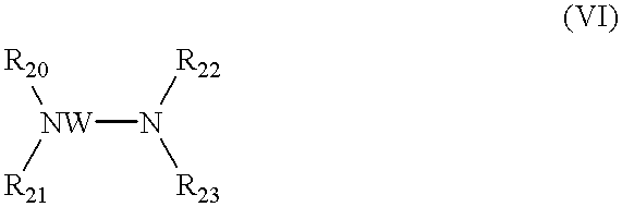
[NW](N([R22])[R23])([R20])[R21]
